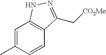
C1=C(C)C=CC2=C1NN=C2C[CO2Me]
